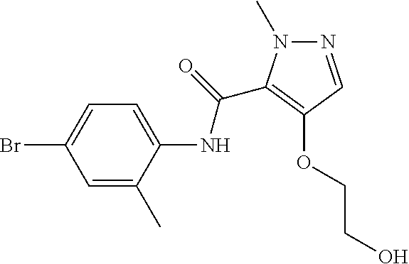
N1=CC(OCCO)=C(C(=O)NC2=CC=C(Br)C=C2C)N1C
